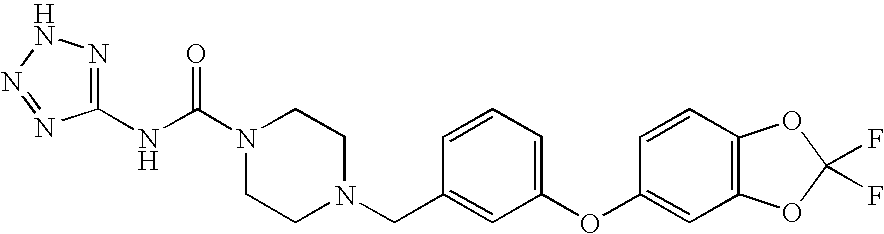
N(C(N1CCN(CC2=CC(OC3=CC4=C(C=C3)OC(F)(F)O4)=CC=C2)CC1)=O)C1=NNN=N1
